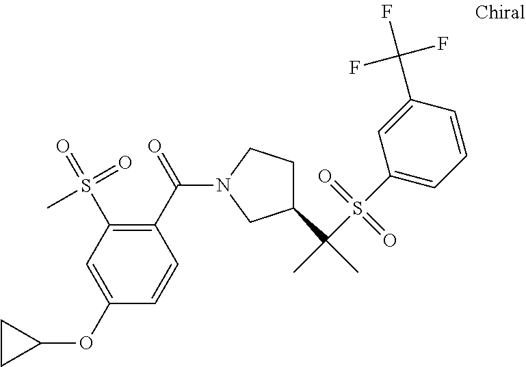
C1(C(=O)N2CC(C(C)(S(C3=CC=CC(C(F)(F)F)=C3)(=O)=O)C)CC2)=C(S(=O)(=O)C)C=C(OC2CC2)C=C1
